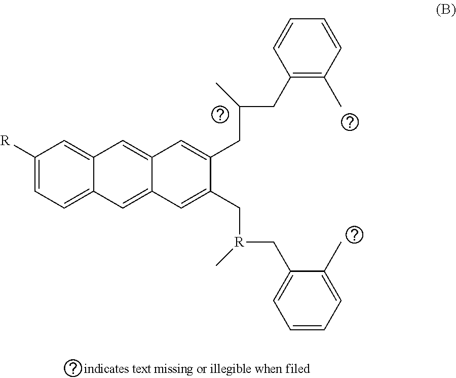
C1([R])=CC=C2C(=C1)C=C1C(=C2)C=C(C[R](CC2=CC=CC=C2C)C)C(CC(C)CC2=C(C)C=CC=C2)=C1
